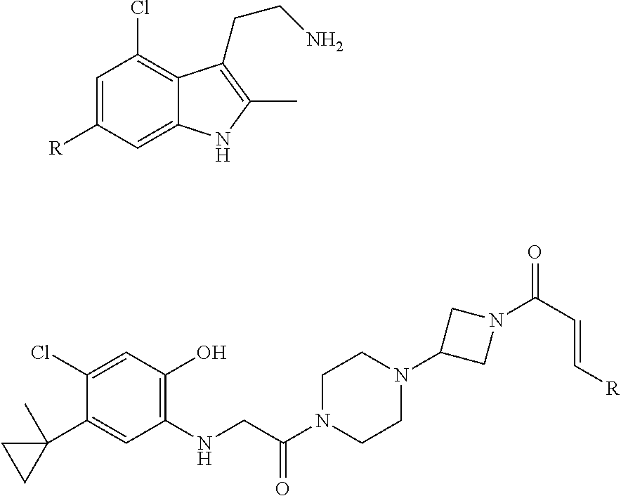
C1=C([R])C=C2C(=C1Cl)C(CCN)=C(C)N2.C1(NCC(N2CCN(C3CN(C(C=C[R])=O)C3)CC2)=O)=C(O)C=C(Cl)C(C2(C)CC2)=C1
